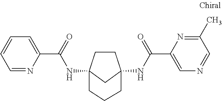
C1CC2(NC(C3=CC=CC=N3)=O)CC1(NC(C1=CN=CC(C)=N1)=O)CCC2
